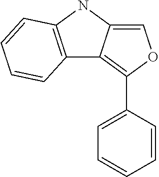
N1C2=C(C3=C(C4=CC=CC=C4)OC=C13)C=CC=C2
